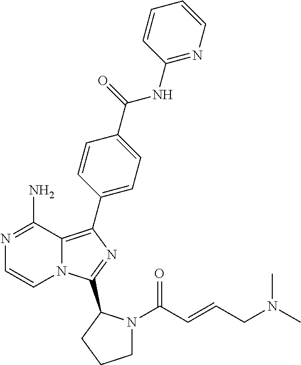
C1=CC(NC(=O)C2=CC=C(C3=C4N(C=CN=C4N)C(C4N(C(C=CCN(C)C)=O)CCC4)=N3)C=C2)=NC=C1
